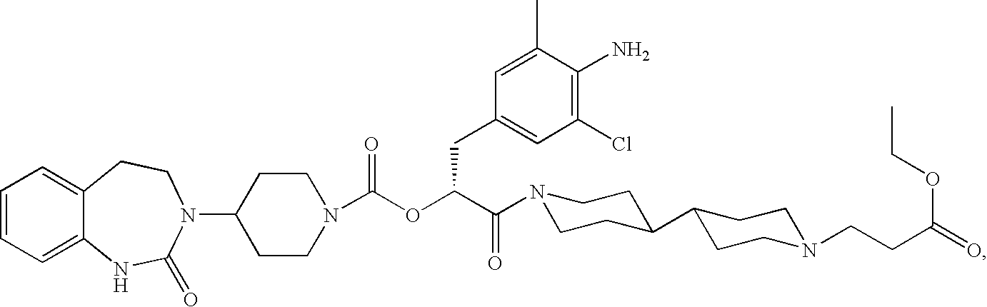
C1=CC=C2C(=C1)CCN(C1CCN(C(OC(C(=O)N3CCC(C4CCN(CCC(=O)OCC)CC4)CC3)CC3=CC(Cl)=C(N)C(C)=C3)=O)CC1)C(=O)N2
